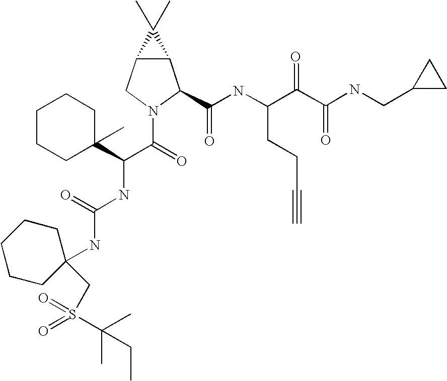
C12C(CN(C(=O)C(NC(NC3(CS(C(C)(C)CC)(=O)=O)CCCCC3)=O)C3(C)CCCCC3)C1C(NC(C(C(NCC1CC1)=O)=O)CCC#C)=O)C2(C)C
